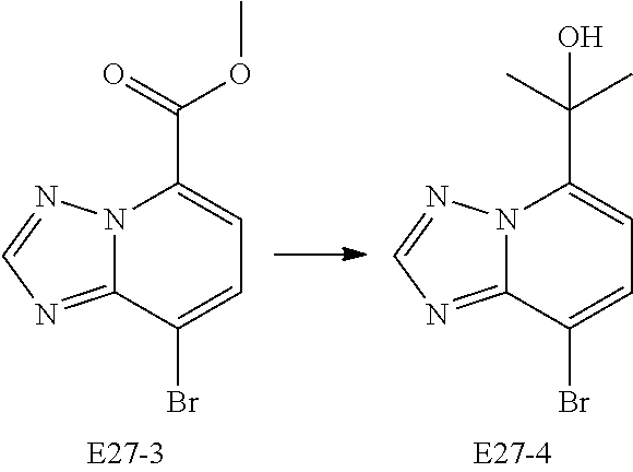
N12C(=NC=N1)C(Br)=CC=C2C(OC)=O.N12C(=NC=N1)C(Br)=CC=C2C(C)(C)O
